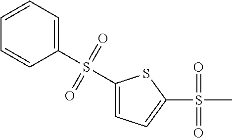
S(=O)(C)(=O)C1=CC=C(S(C2=CC=CC=C2)(=O)=O)S1
